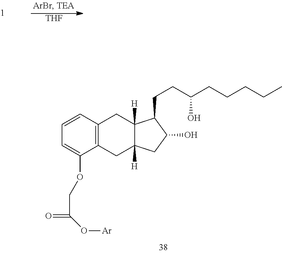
C12=C(C=CC=C1OCC(=O)O[Ar])CC1([H])C([H])(C2)CC(O)C1CCC(CCCCC)O.[THF]
